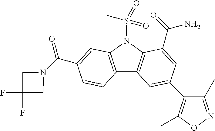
C12=C(N(S(C)(=O)=O)C3=C1C=C(C1=C(C)ON=C1C)C=C3C(=O)N)C=C(C(N1CC(F)(F)C1)=O)C=C2
